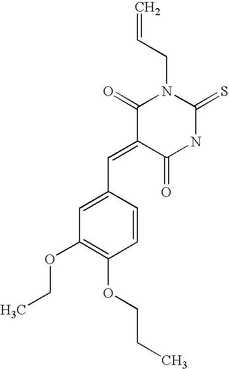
C1(C=C2C(=O)NC(=S)N(CC=C)C2=O)=CC(OCC)=C(OCCC)C=C1
